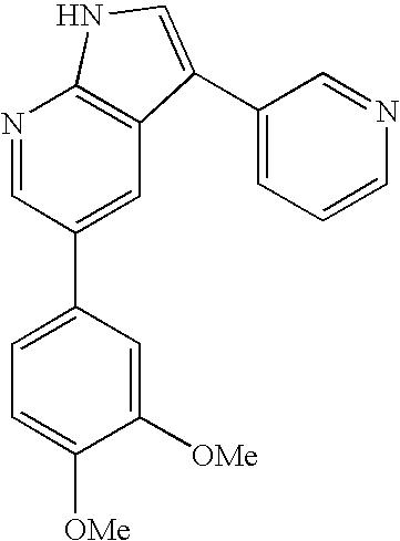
N1=CC(C2=CC=C([OMe])C([OMe])=C2)=CC2=C1NC=C2C1=CC=CN=C1
